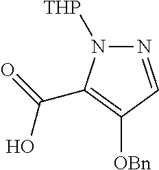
N1=CC([OBn])=C(C(=O)O)N1[THP]
